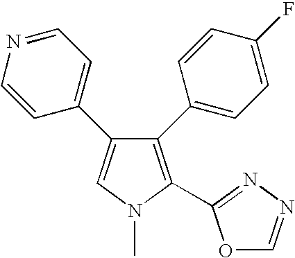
C1(C2=CC=C(F)C=C2)=C(C2=NN=CO2)N(C)C=C1C1=CC=NC=C1
